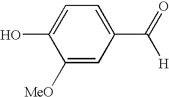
C1([MeO])=CC(C(=O)[H])=CC=C1O
